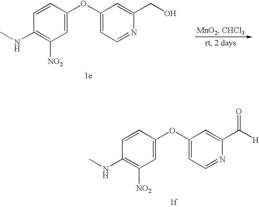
N1=CC=C(OC2=CC([NO2])=C(NC)C=C2)C=C1CO.N1=CC=C(OC2=CC([NO2])=C(NC)C=C2)C=C1C([H])=O
